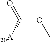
C(OC)(=O)[20A]
